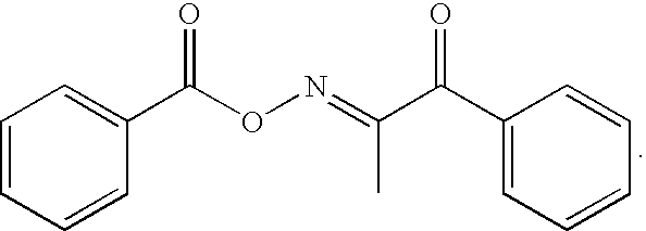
C1=CC=CC(C(ON=C(C)C(C2=CC=CC=C2)=O)=O)=C1
